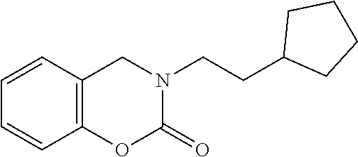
O1C(=O)N(CCC2CCCC2)CC2=C1C=CC=C2
